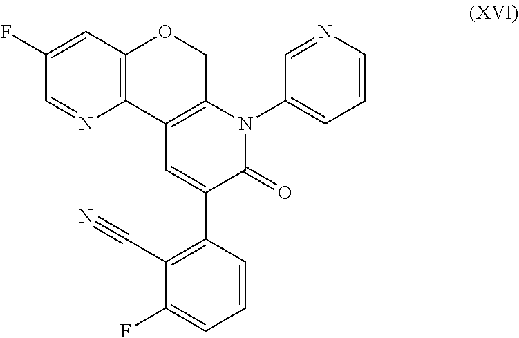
C12=C(C=C(F)C=N1)OCC1=C2C=C(C2=C(C#N)C(F)=CC=C2)C(=O)N1C1=CC=CN=C1
